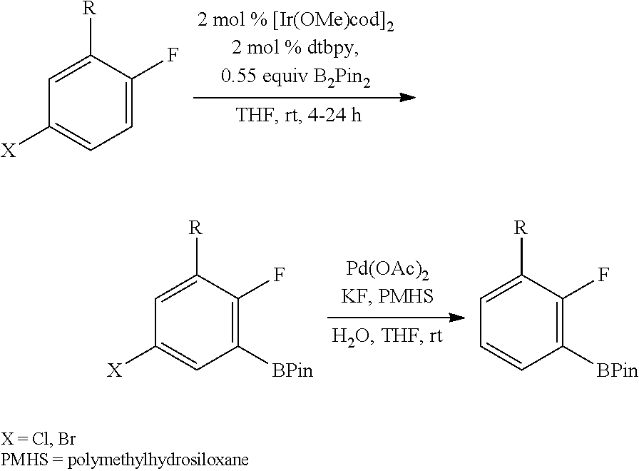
C1=C([R])C(F)=CC=C1[X].C1=C([R])C(F)=C([BPin])C=C1[X].C1=C([R])C(F)=C([BPin])C=C1
